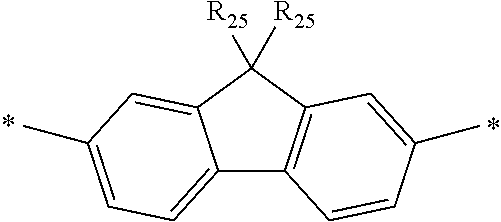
C12=CC=C(C)C=C1C([R25])([R25])C1=C2C=CC(C)=C1
